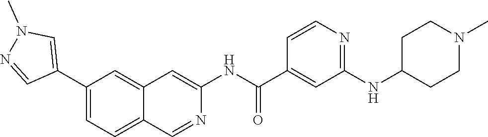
C1(C2=CN(C)N=C2)=CC=C2C(=C1)C=C(NC(C1=CC(NC3CCN(C)CC3)=NC=C1)=O)N=C2
